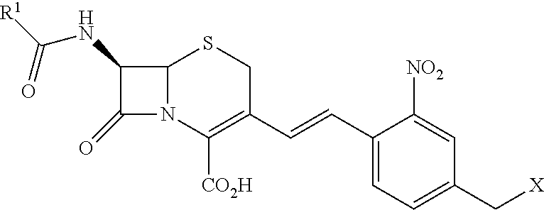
C12N(C([CO2H])=C(C=CC3=CC=C(C[X])C=C3[NO2])CS1)C(=O)C2NC(=O)[R1]
